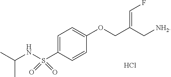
C1=C(S(NC(C)C)(=O)=O)C=CC(OCC(C[NH2])=CF)=C1.Cl
